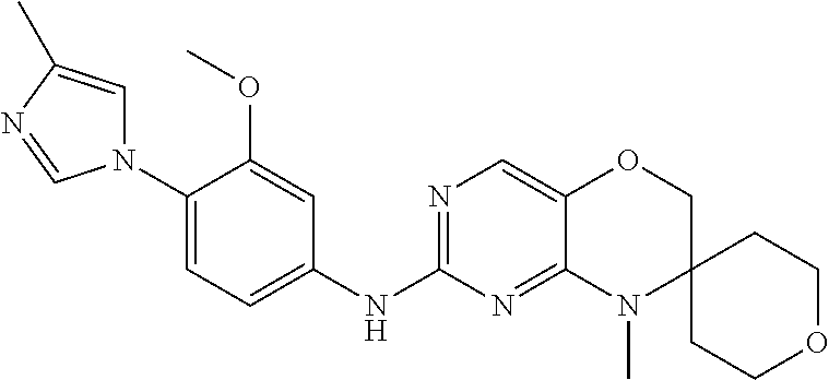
C1(N2C=C(C)N=C2)=CC=C(NC2=NC=C3C(=N2)N(C)C2(CO3)CCOCC2)C=C1OC
